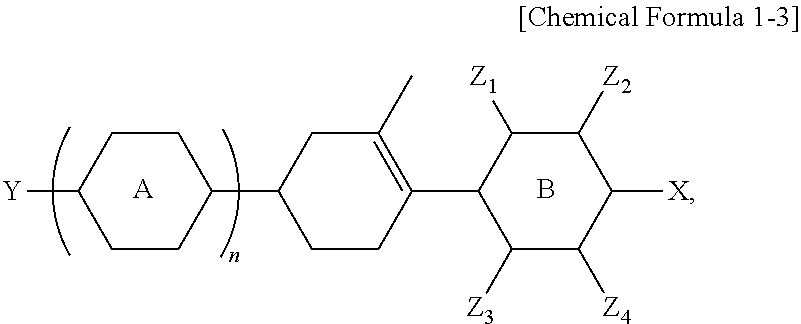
C1CC(C2CCC(C3C([Z3])C([Z4])C([X])C([Z2])C3[Z1])=C(C)C2)CCC1[Y].[A].B
